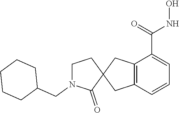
C12=C(C=CC=C1C(=O)NO)CC1(C2)CCN(CC2CCCCC2)C1=O
